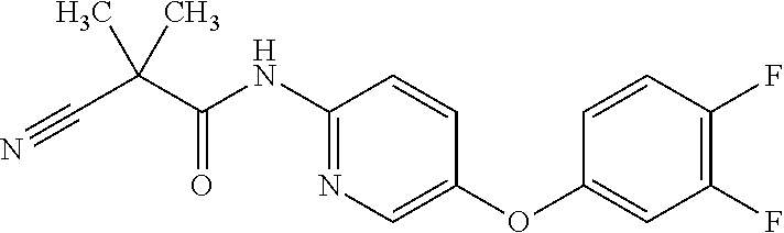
C1(NC(C(C)(C)C#N)=O)=NC=C(OC2=CC(F)=C(F)C=C2)C=C1
